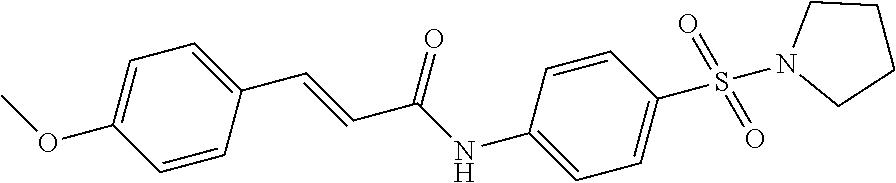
C1=C(OC)C=CC(C=CC(NC2=CC=C(S(=O)(=O)N3CCCC3)C=C2)=O)=C1
